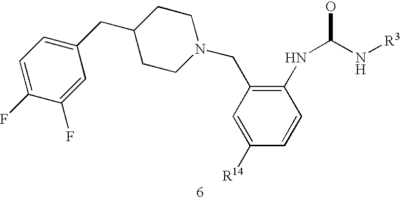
C1=C(F)C(F)=CC(CC2CCN(CC3=C(NC(O)N[R3])C=CC([R14])=C3)CC2)=C1
